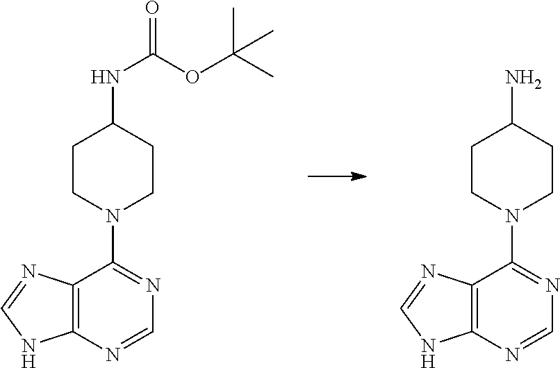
C12=C(C(N3CCC(N)CC3)=NC=N1)N=CN2.C12=C(C(N3CCC(NC(OC(C)(C)C)=O)CC3)=NC=N1)N=CN2
